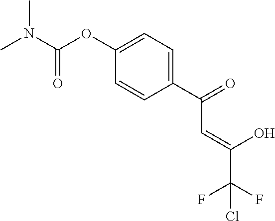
O(C1=CC=C(C(=O)C=C(C(F)(F)Cl)O)C=C1)C(N(C)C)=O
